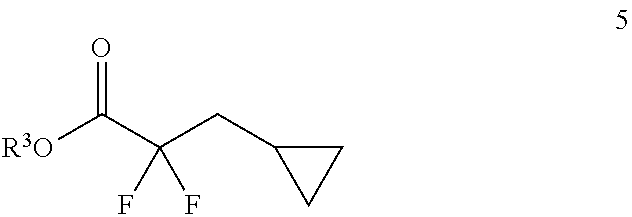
C1(CC(C([R3O])=O)(F)F)CC1
